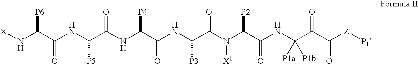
[X]NC(C(NC(C(NC(C(NC(C(N(C(C(NC(C(C([Z][P1])=O)=O)([P1a])[P1b])=O)[P2])[X1])=O)[P3])=O)[P4])=O)[P5])=O)[P6]
